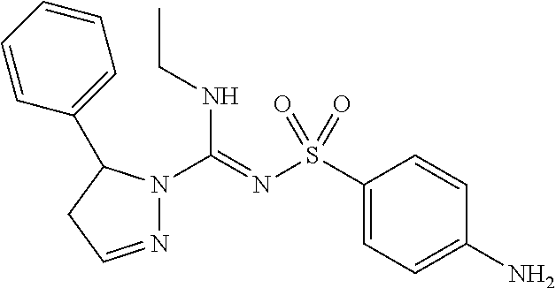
N1=CCC(C2=CC=CC=C2)N1C(=NS(C1=CC=C(N)C=C1)(=O)=O)NCC
